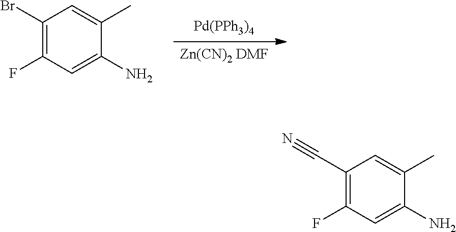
[Pd(PPh3)4].[Zn(CN)2 DMF].C1(Br)=C(F)C=C(N)C(C)=C1.C1(C#N)=C(F)C=C(N)C(C)=C1
